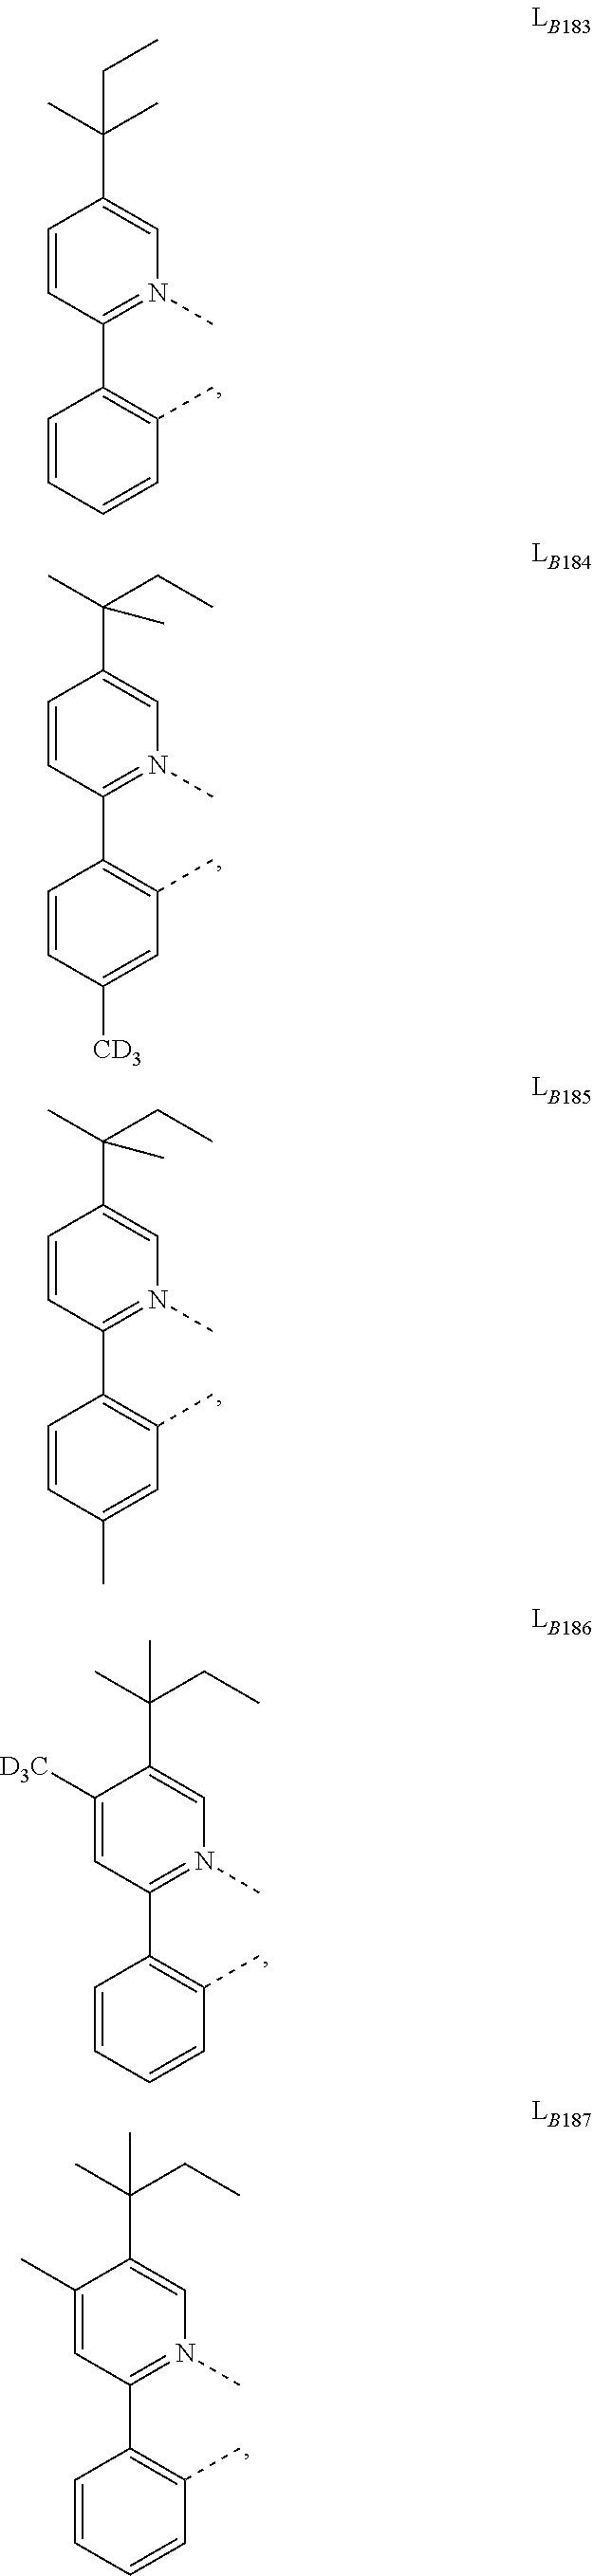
C1=CC(C2=C(C)C=CC=C2)=N(C)C=C1C(C)(C)CC.C1=CC(C2=C(C)C=C([CD3])C=C2)=N(C)C=C1C(C)(C)CC.C1=CC(C2=C(C)C=C(C)C=C2)=N(C)C=C1C(C)(C)CC.C1([D3C])=CC(C2=C(C)C=CC=C2)=N(C)C=C1C(C)(CC)C.C1(C)=CC(C2=C(C)C=CC=C2)=N(C)C=C1C(C)(CC)C
